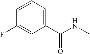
C1=CC(F)=CC(C(NC)=O)=C1
